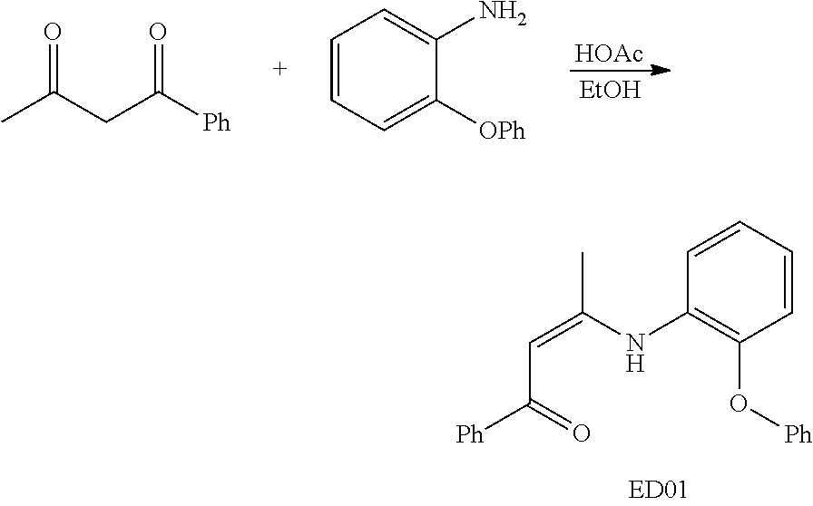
C1(NC(C)=CC(=O)[Ph])=C(O[Ph])C=CC=C1.[HOAc].[EtOH].CC(CC([Ph])=O)=O.C1=CC=C([OPh])C(N)=C1
